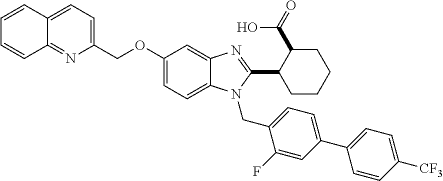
C1(COC2=CC=C3N(CC4=CC=C(C5=CC=C([CF3])C=C5)C=C4F)C(C4CCCCC4C(=O)O)=NC3=C2)=CC=C2C(=N1)C=CC=C2
